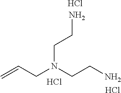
C(CN)N(CC=C)CCN.Cl.Cl.Cl
